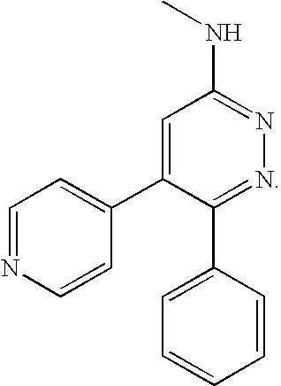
C1=NC=CC(C2=CC(NC)=NN=C2C2=CC=CC=C2)=C1
